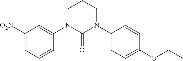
C1([O2N])=CC=CC(N2C(=O)N(C3=CC=C(OCC)C=C3)CCC2)=C1
